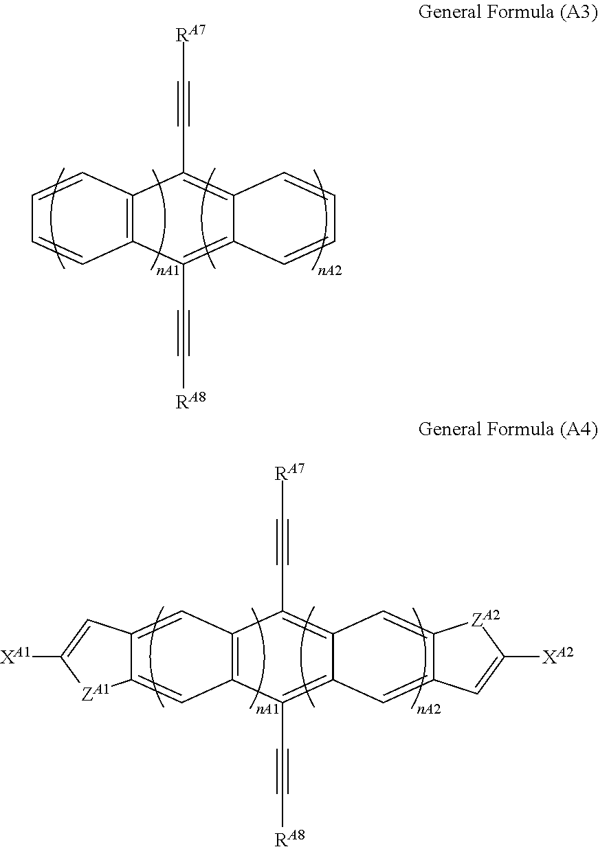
C1=CC2=C(C=C1)C(C#C[RA8])=C1C(=C2C#C[RA7])C=CC=C1.C12=CC3=C(C=C1[ZA1]C([XA1])=C2)C(C#C[RA8])=C1C(=C3C#C[RA7])C=C2C(=C1)C=C([XA2])[ZA2]2
